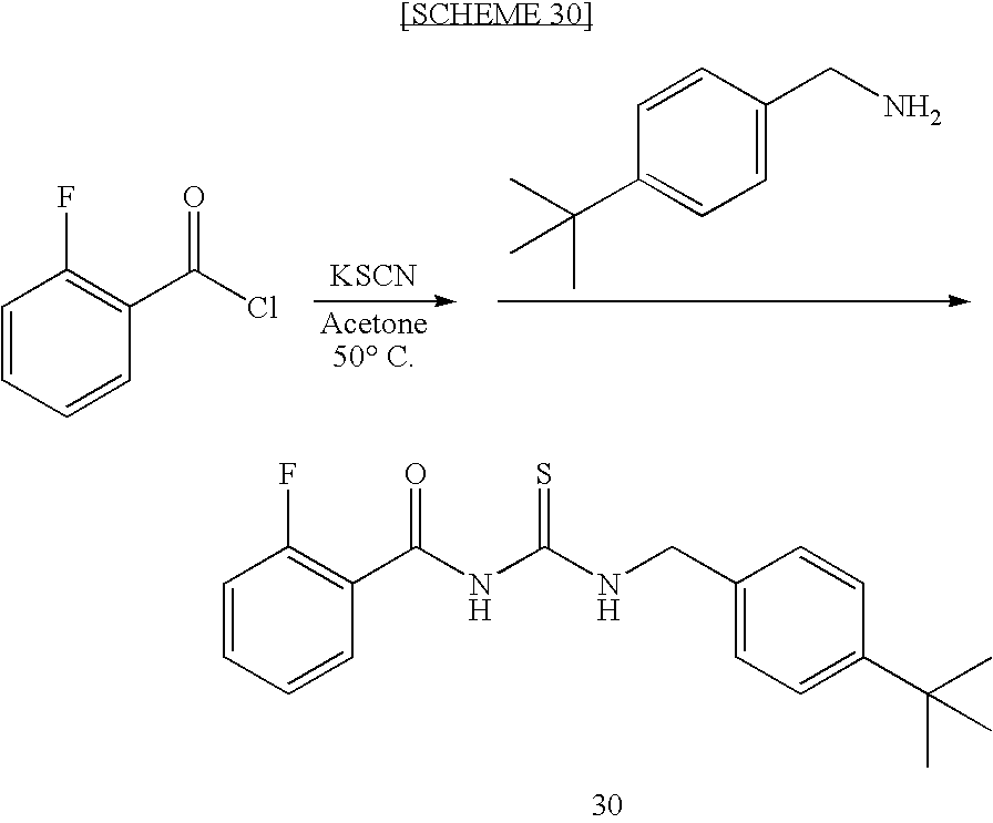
C1=CC(CN)=CC=C1C(C)(C)C.[KSCN].C1=CC=CC(C(Cl)=O)=C1F.C1=CC=CC(C(NC(NCC2=CC=C(C(C)(C)C)C=C2)=S)=O)=C1F
